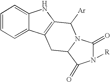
C1=CC=C2C(=C1)NC1=C2CC2N(C1[Ar])C(=O)N([R])C2=O
